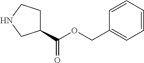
O(C(=O)C1CCNC1)CC1=CC=CC=C1
